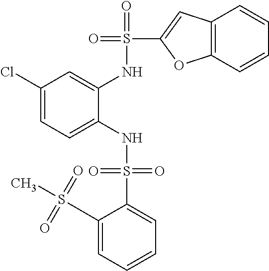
C1(Cl)=CC=C(NS(=O)(=O)C2=CC=CC=C2S(C)(=O)=O)C(NS(=O)(C2=CC3=C(O2)C=CC=C3)=O)=C1
